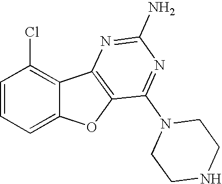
C12=CC=CC(Cl)=C1C1=C(O2)C(N2CCNCC2)=NC(N)=N1
